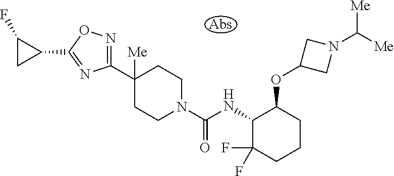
C1(C2([Me])CCN(C(NC3C(F)(F)CCCC3OC3CN(C([Me])[Me])C3)=O)CC2)=NOC(C2CC2F)=N1
